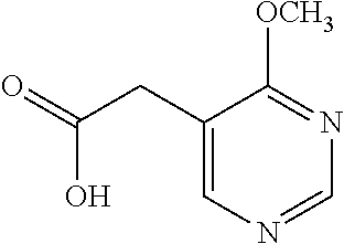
C1(CC(=O)O)=CN=CN=C1[OCH3]
